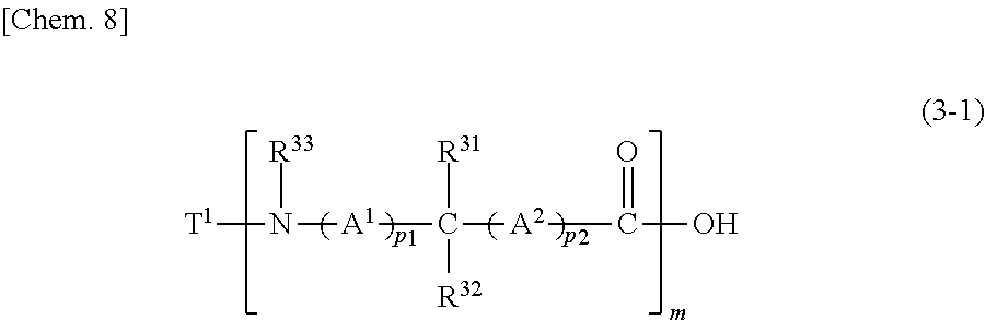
[T1]N([R33])[A1]C([R31])([R32])[A2]C(O)=O
